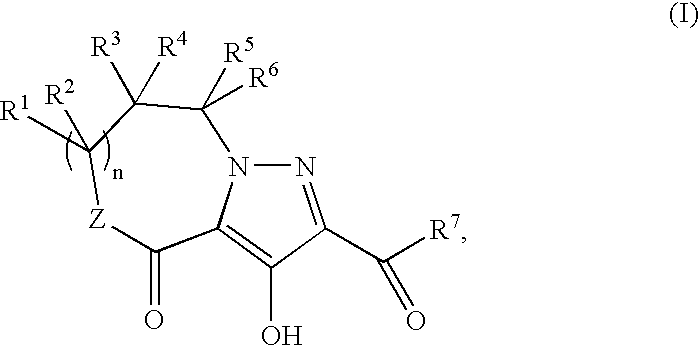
N1=C(C([R7])=O)C(O)=C2N1C([R5])([R6])C([R3])([R4])C([R1])([R2])[Z]C2=O
